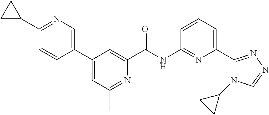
C1(C2=CN=C(C3CC3)C=C2)=CC(C)=NC(C(NC2=NC(C3=NN=CN3C3CC3)=CC=C2)=O)=C1
